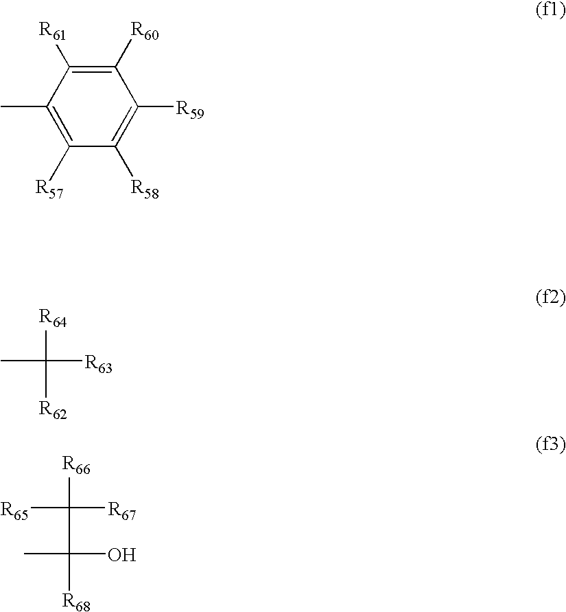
C1([R60])=C([R61])C(C)=C([R57])C([R58])=C1[R59].[R64]C(C)([R63])[R62].[R65]C([R66])([R67])C(C)(O)[R68]
